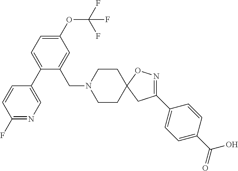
C1(C2=CC=C(C(=O)O)C=C2)=NOC2(C1)CCN(CC1=CC(OC(F)(F)F)=CC=C1C1=CN=C(F)C=C1)CC2
